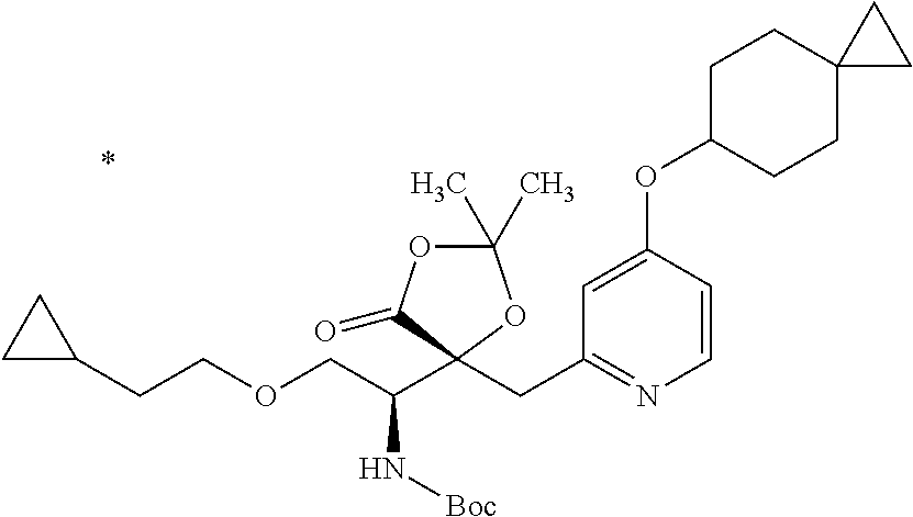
C1(C)(C)OC(=O)C(CC2=NC=CC(OC3CCC4(CC3)CC4)=C2)(C(COCCC2CC2)N[Boc])O1
